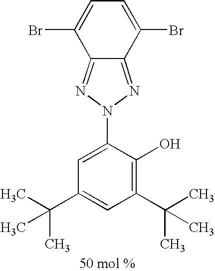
C12=NN(C3=CC(C(C)(C)C)=CC(C(C)(C)C)=C3O)N=C1C(Br)=CC=C2Br
